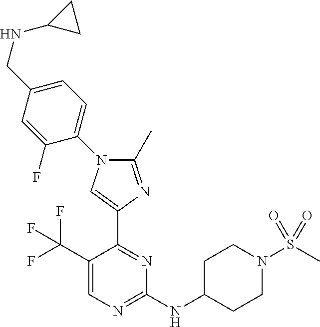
C1(C(F)(F)F)=CN=C(NC2CCN(S(C)(=O)=O)CC2)N=C1C1=CN(C2=CC=C(CNC3CC3)C=C2F)C(C)=N1
